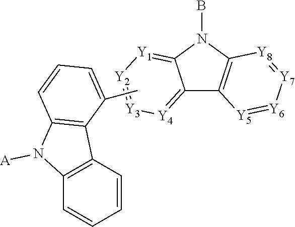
C12=[Y4][Y3]=[Y2][Y1]=C1N(B)C1=C2[Y5]=[Y6][Y7]=[Y8]1.C12=C(C=CC=C1)C1=C(N2[A])C=CC=C1C
